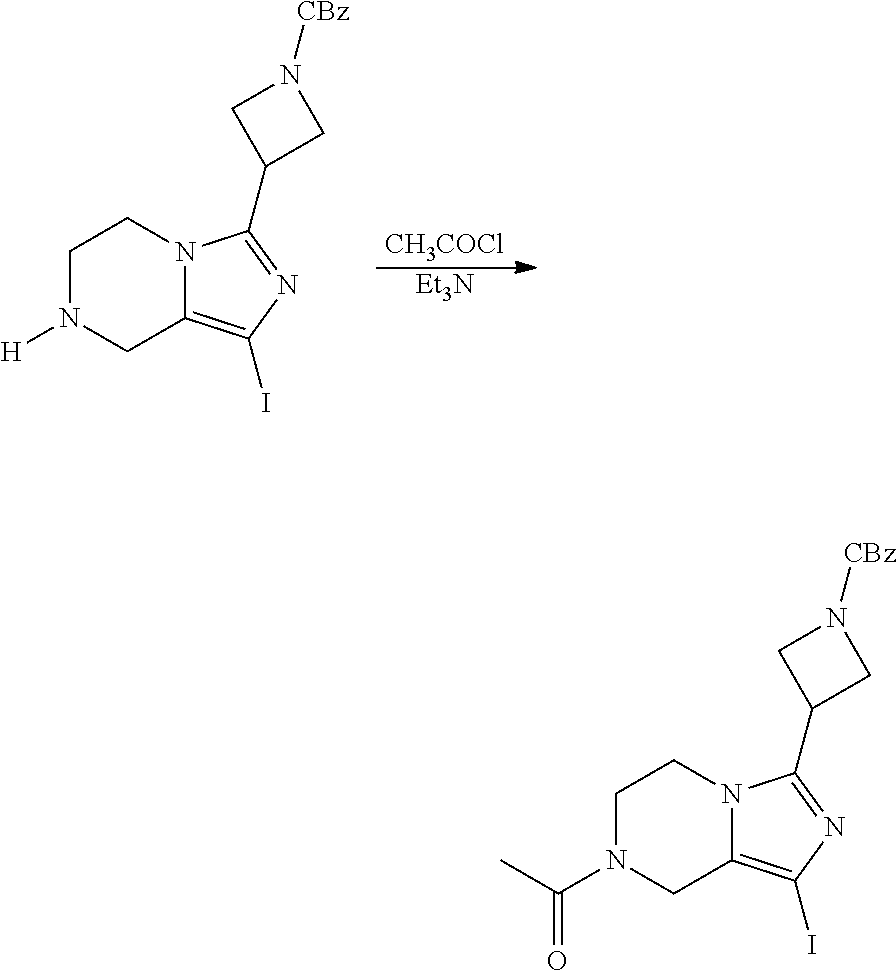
[CH3COCl].[Et3N].C1(C2=NC(I)=C3N2CCN([H])C3)CN([CBz])C1.C1(C2=NC(I)=C3N2CCN(C(=O)C)C3)CN([CBz])C1
